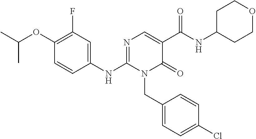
C1(OC(C)C)=C(F)C=C(NC2=NC=C(C(NC3CCOCC3)=O)C(=O)N2CC2=CC=C(Cl)C=C2)C=C1
